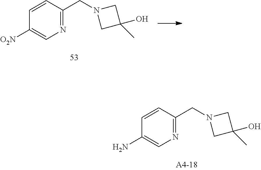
C1=CC(CN2CC(C)(O)C2)=NC=C1[O2N].C1=CC(CN2CC(C)(O)C2)=NC=C1N
